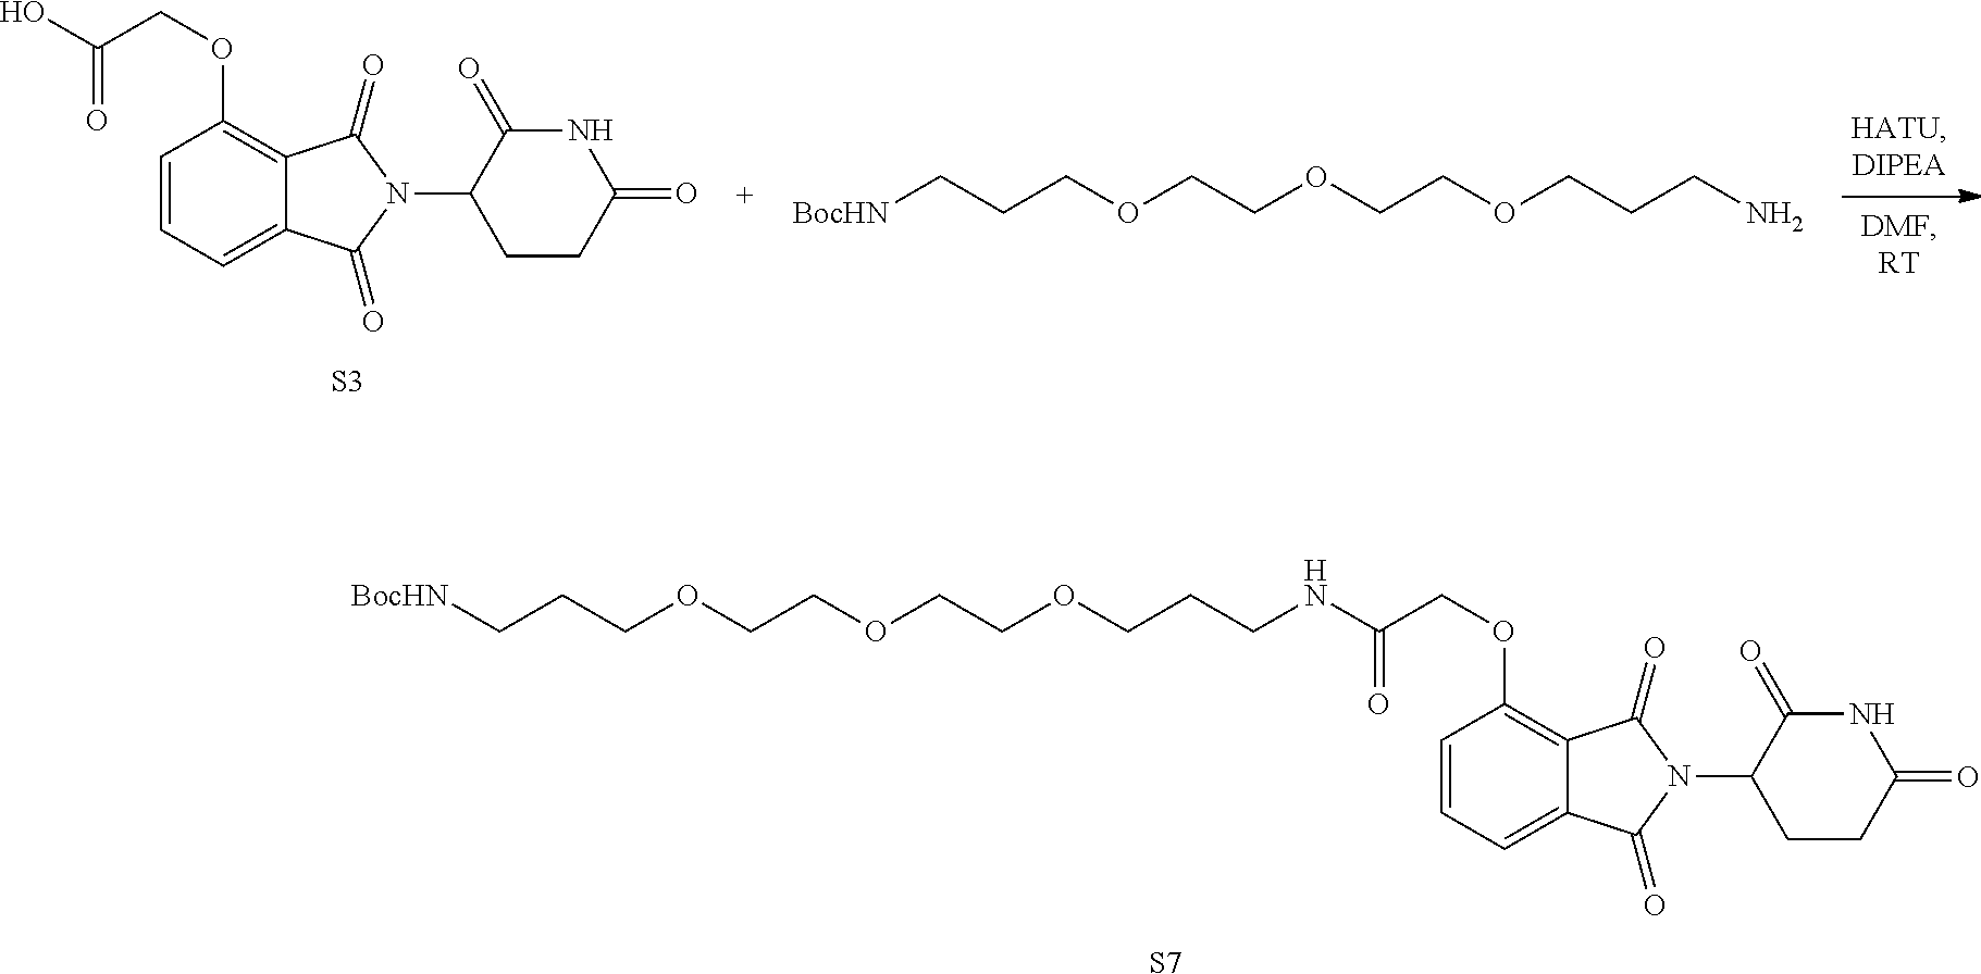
C(OCCCNC(COC1=C2C(=CC=C1)C(=O)N(C1CCC(=O)NC1=O)C2=O)=O)COCCOCCC[BocHN].[S7].OC(COC1=C2C(=CC=C1)C(=O)N(C1CCC(=O)NC1=O)C2=O)=O.[S3].C(OCCCN)COCCOCCC[BocHN]
